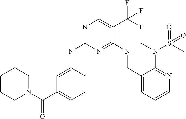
C1=CC(NC2=NC=C(C(F)(F)F)C(NCC3=CC=CN=C3N(S(C)(=O)=O)C)=N2)=CC(C(N2CCCCC2)=O)=C1
